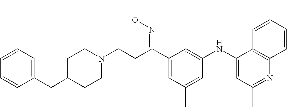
C1(NC2=CC(C)=NC3=C2C=CC=C3)=CC(C(CCN2CCC(CC3=CC=CC=C3)CC2)=NOC)=CC(C)=C1
